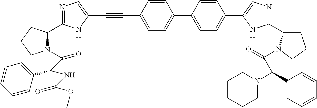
C1(C2=CN=C(C3CCCN3C(=O)C(C3=CC=CC=C3)N3CCCCC3)N2)=CC=C(C2=CC=C(C#CC3=CN=C(C4N(C(C(NC(OC)=O)C5=CC=CC=C5)=O)CCC4)N3)C=C2)C=C1
